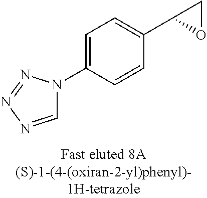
C1=NN=NN1C1=CC=C(C2OC2)C=C1
